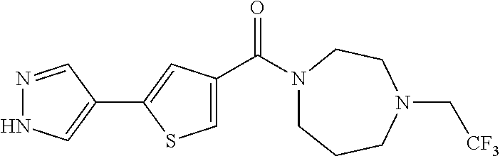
N1(C(C2=CSC(C3=CNN=C3)=C2)=O)CCCN(C[CF3])CC1
